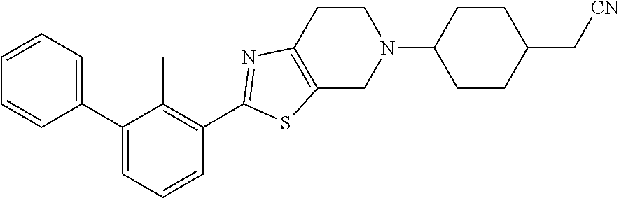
C1(C2=CC=CC(C3=NC4=C(CN(C5CCC(C[CN])CC5)CC4)S3)=C2C)=CC=CC=C1
